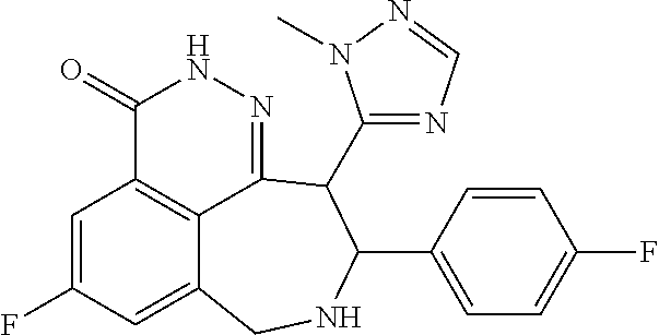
C1=C(F)C=C2C3=C1C(=O)NN=C3C(C1=NC=NN1C)C(C1=CC=C(F)C=C1)NC2
